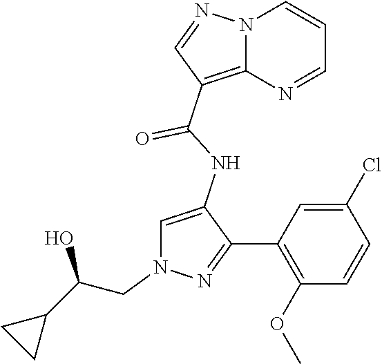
N12C(=C(C(NC3=CN(CC(C4CC4)O)N=C3C3=C(OC)C=CC(Cl)=C3)=O)C=N1)N=CC=C2
